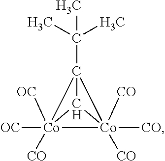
C(C12C3[Co]1([OC])([OC])([CO])[Co]23([CO])([CO])[CO])(C)(C)C
